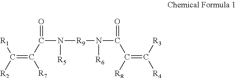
C(=C(C(N([R9]N(C(=O)C([R8])=C([R3])[R4])[R6])[R5])=O)[R7])([R2])[R1]
